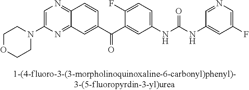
C1OCCN(C2=CN=C3C(=N2)C=C(C(C2=CC(NC(NC4=CC(F)=CN=C4)=O)=CC=C2F)=O)C=C3)C1
